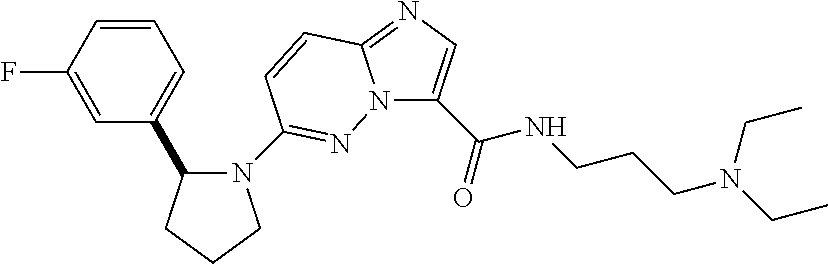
N12C(C(=O)NCCCN(CC)CC)=CN=C1C=CC(N1C(C3=CC=CC(F)=C3)CCC1)=N2
